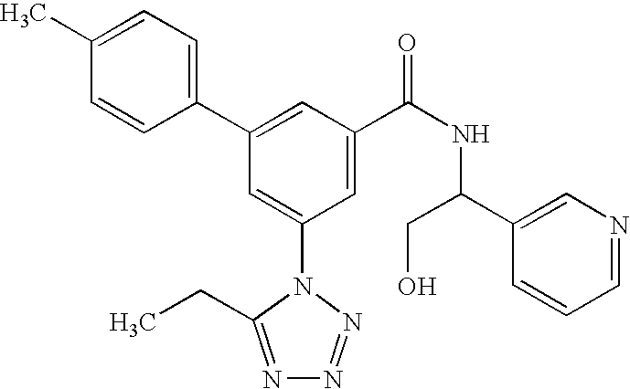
C1(C2=CC(C(NC(C3=CN=CC=C3)CO)=O)=CC(N3C(CC)=NN=N3)=C2)=CC=C(C)C=C1
